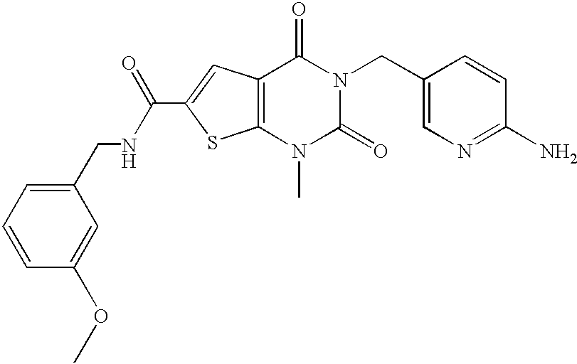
C12=C(C=C(C(=O)NCC3=CC=CC(OC)=C3)S1)C(=O)N(CC1=CN=C(N)C=C1)C(=O)N2C
